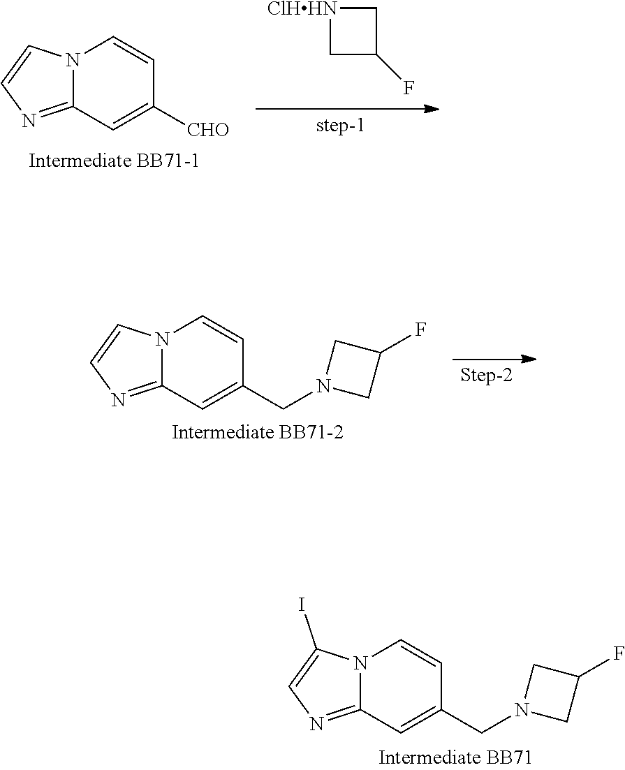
C12=NC=CN1C=CC([CHO])=C2.C1C(F)C[ClHHN]1.C1(F)CN(CC2=CC3=NC=CN3C=C2)C1.C1(F)CN(CC2=CC3=NC=C(I)N3C=C2)C1
